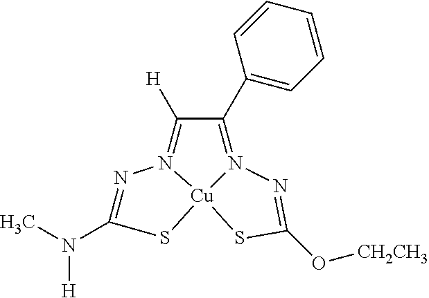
N1=C(N(C)[H])S[Cu]23N1=C([H])C(C1=CC=CC=C1)=N2N=C(O[CH2CH3])S3
